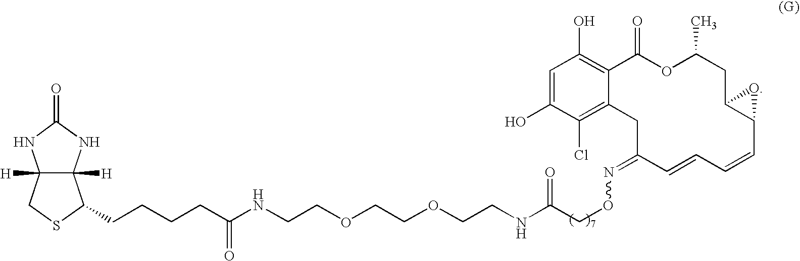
C12([H])C([H])(NC(=O)N1)C(CCCCC(NCCOCCOCCNC(CON=C1CC3=C(Cl)C(O)=CC(O)=C3C(=O)OC(C)CC3C(C=CC=C1)O3)=O)=O)SC2
